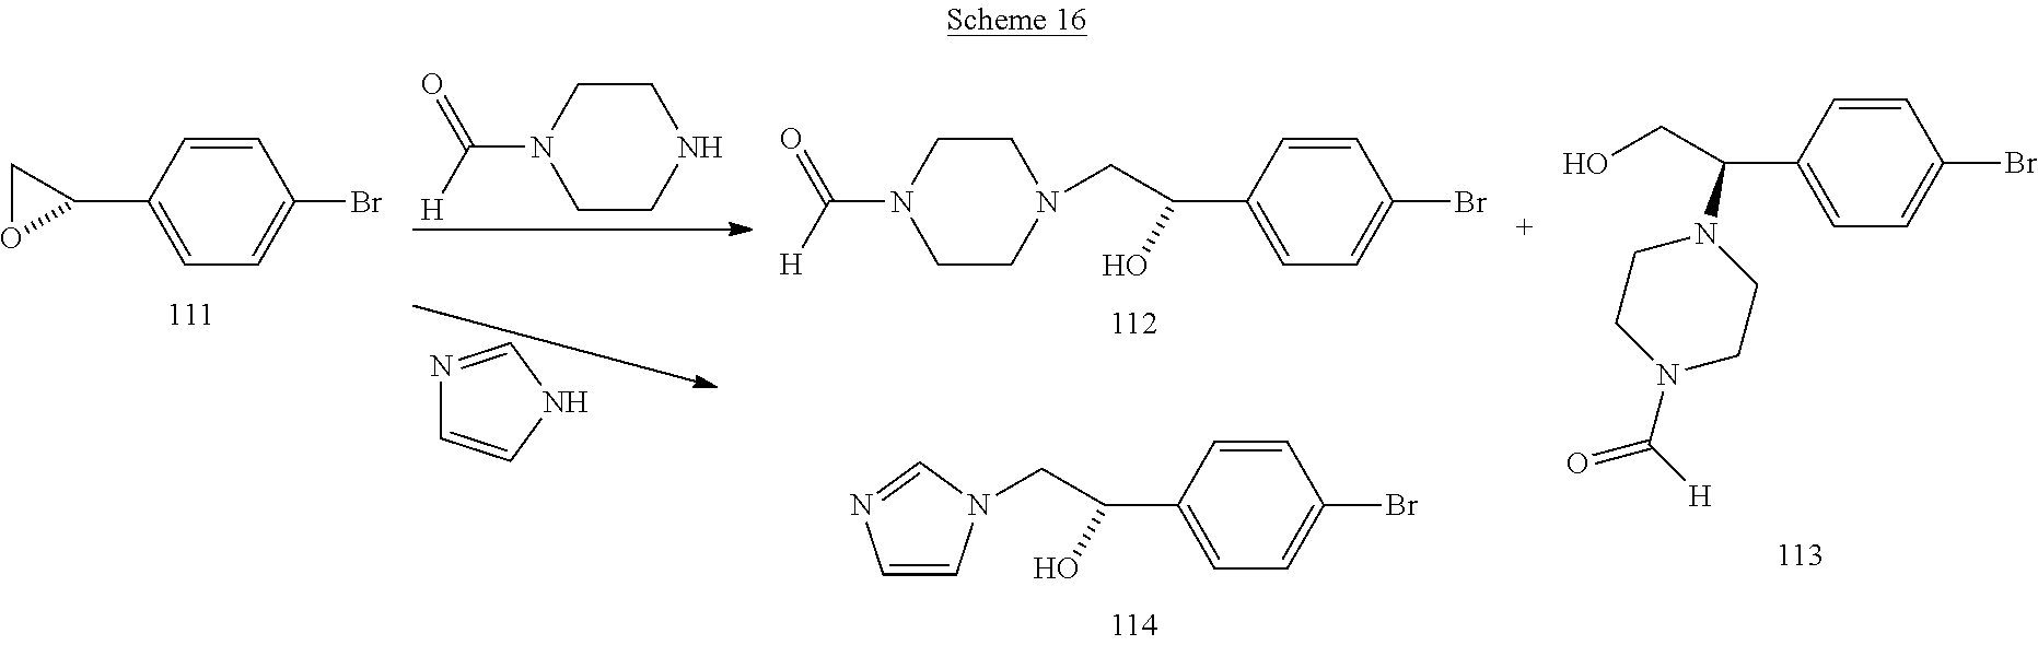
C1=CC(C2CO2)=CC=C1Br.N1=CNC=C1.C1CN(C([H])=O)CCN1.C1=CC(C(O)CN2CCN(C([H])=O)CC2)=CC=C1Br.C1=CC(C(O)CN2C=CN=C2)=CC=C1Br.C1=CC(C(N2CCN(C([H])=O)CC2)CO)=CC=C1Br
